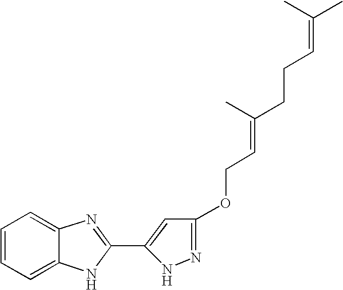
C1=C2C(=CC=C1)N=C(C1=CC(OCC=C(CCC=C(C)C)C)=NN1)N2
